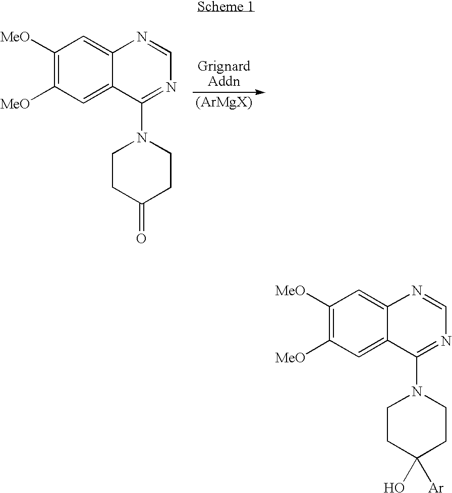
C1([MeO])=C([MeO])C=C2C(=C1)N=CN=C2N1CCC(=O)CC1.C1([MeO])=C([MeO])C=C2C(=C1)N=CN=C2N1CCC(O)([Ar])CC1
